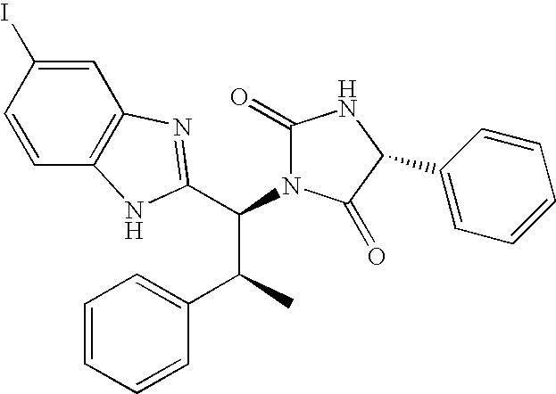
C1=C(I)C=CC2=C1N=C(C(C(C1=CC=CC=C1)C)N1C(=O)NC(C3=CC=CC=C3)C1=O)N2
